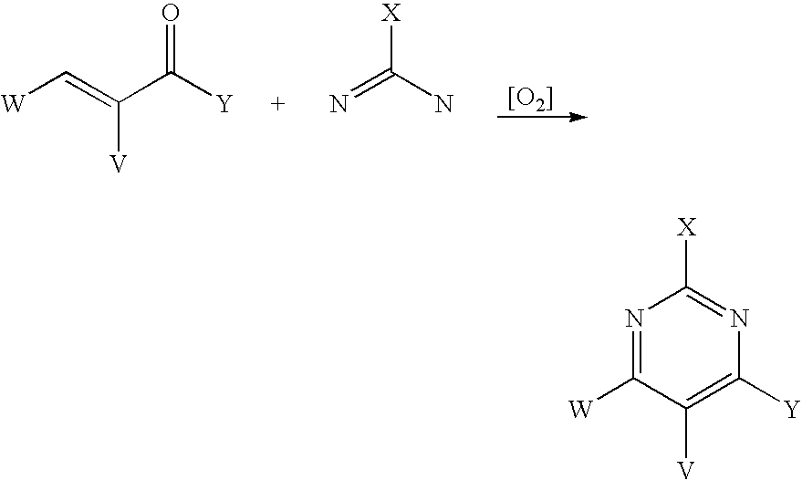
[W]C=C(C([Y])=O)[V].N=C(N)[X].[[O2]].N1=C([W])C([V])=C([Y])N=C1[X]
